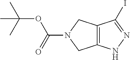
C12=C(C(I)=NN1)CN(C(=O)OC(C)(C)C)C2
